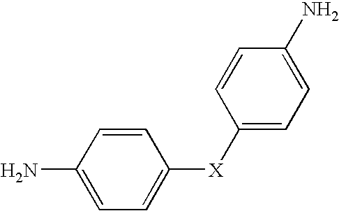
C1=CC(N)=CC=C1[X]C1=CC=C(N)C=C1
